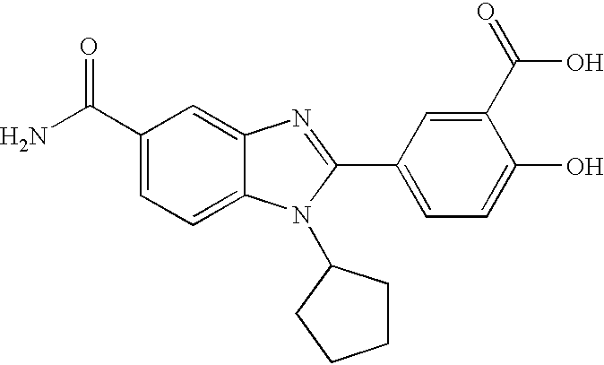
NC(C1=CC=C2C(=C1)N=C(C1=CC=C(O)C(C(=O)O)=C1)N2C1CCCC1)=O
